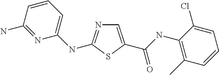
C1=C(C(NC2=C(C)C=CC=C2Cl)=O)SC(NC2=CC=CC(N)=N2)=N1
